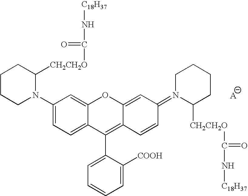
C1CCN(C2=CC=C3C(=C2)OC2=CC(=N4C([CH2CH2O]C(N[C18H37])=O)CCCC4)C=CC2=C3C2=CC=CC=C2[COOH])C([CH2CH2O]C(N[C18H37])=O)C1
